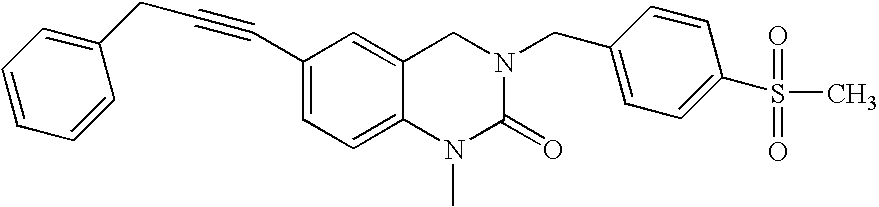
C1=CC=CC(CC#CC2=CC=C3C(=C2)CN(CC2=CC=C(S(=O)(=O)C)C=C2)C(=O)N3C)=C1
